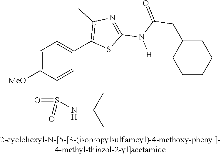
C1=C([OMe])C(S(NC(C)C)(=O)=O)=CC(C2=C(C)N=C(N(C(=O)CC3CCCCC3)[H])S2)=C1
